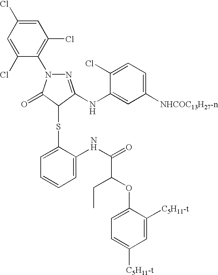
C1(Cl)=CC(Cl)=CC(Cl)=C1N1N=C(NC2=CC([NHCOC13H27-n])=CC=C2Cl)C(SC2=CC=CC=C2NC(=O)C(OC2=CC=C([C5H11-t])C=C2[C5H11-t])CC)C1=O
